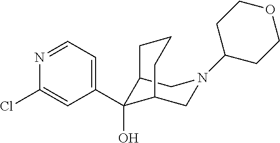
C12C(C3=CC=NC(Cl)=C3)(O)C(CN(C3CCOCC3)C1)CCC2
